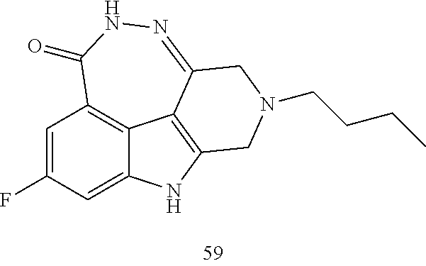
C1=C(F)C=C2C3=C1C(=O)NN=C1C3=C(N2)CN(CCCC)C1
